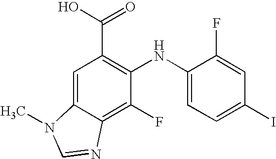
C(C1=C(NC2=CC=C(I)C=C2F)C(F)=C2C(=C1)N(C)C=N2)(O)=O
